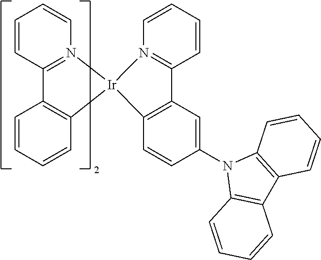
C1=CC2=N(C=C1)[Ir]1(C3=C2C=CC=C3)C2=C(C=C(N3C4=C(C5=C3C=CC=C5)C=CC=C4)C=C2)C2=N1C=CC=C2
